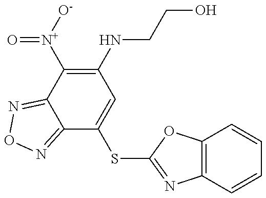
C12=NON=C1C([N+]([O-])=O)=C(NCCO)C=C2SC1=NC2=C(O1)C=CC=C2
